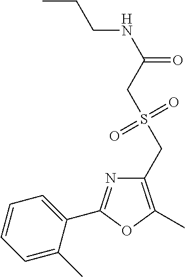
C1=CC=C(C)C(C2=NC(CS(CC(NCCC)=O)(=O)=O)=C(C)O2)=C1
